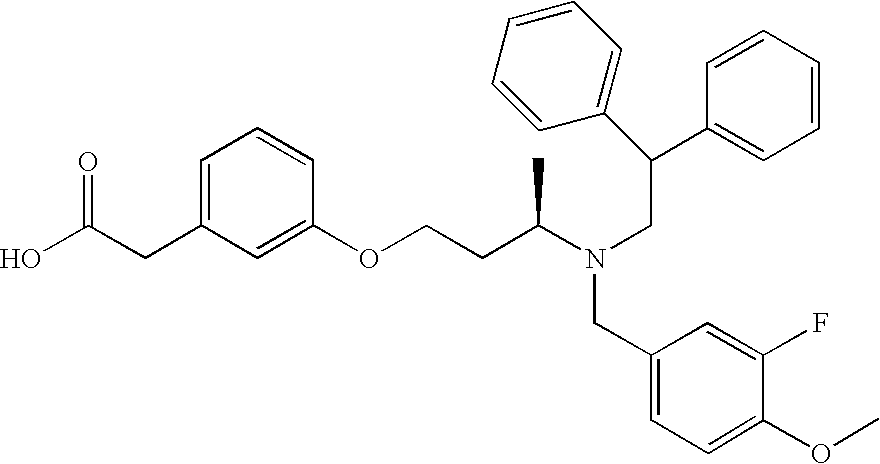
C(CC1=CC=CC(OCCC(N(CC(C2=CC=CC=C2)C2=CC=CC=C2)CC2=CC=C(OC)C(F)=C2)C)=C1)(O)=O
